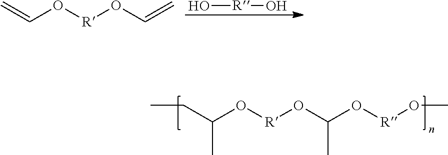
CCC(O[R]OC(O[R]OC)C)C.O[R]O.C=CO[R]OC=C
